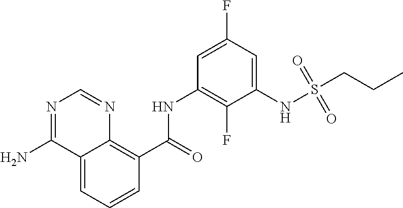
C1=CC=C2C(=C1C(NC1=C(F)C(NS(CCC)(=O)=O)=CC(F)=C1)=O)N=CN=C2N
